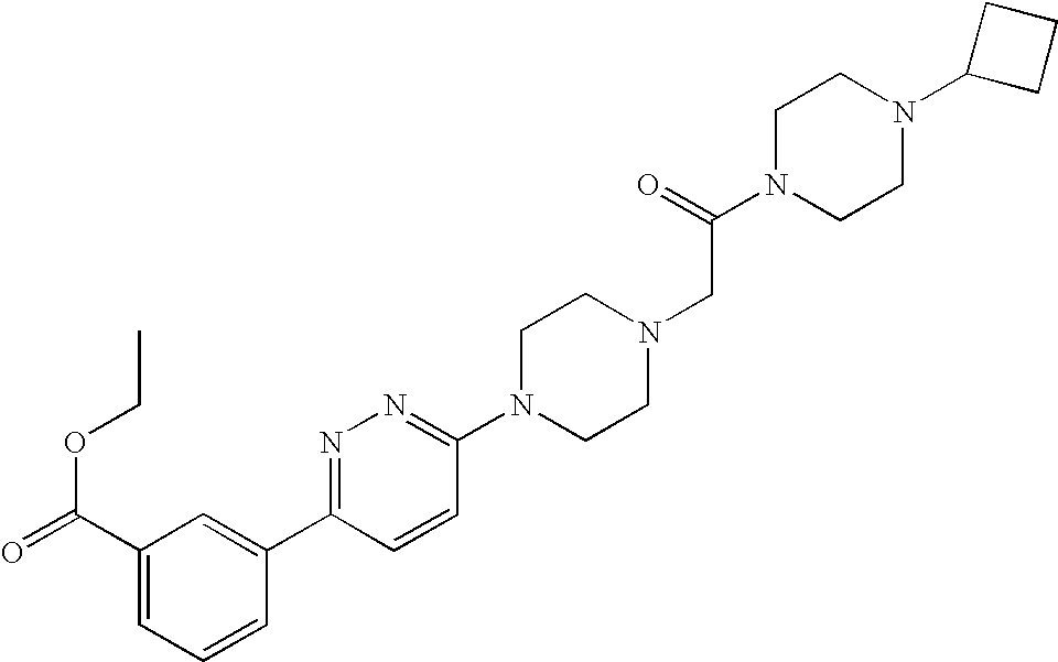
N1=C(C2=CC(C(=O)OCC)=CC=C2)C=CC(N2CCN(CC(N3CCN(C4CCC4)CC3)=O)CC2)=N1
